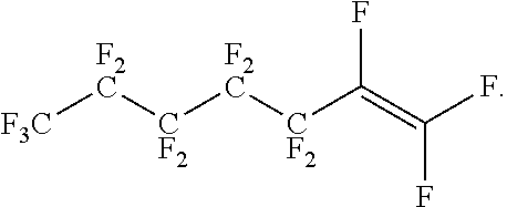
[F3C][F2C][CF2][F2C][CF2]C(=C(F)F)F
